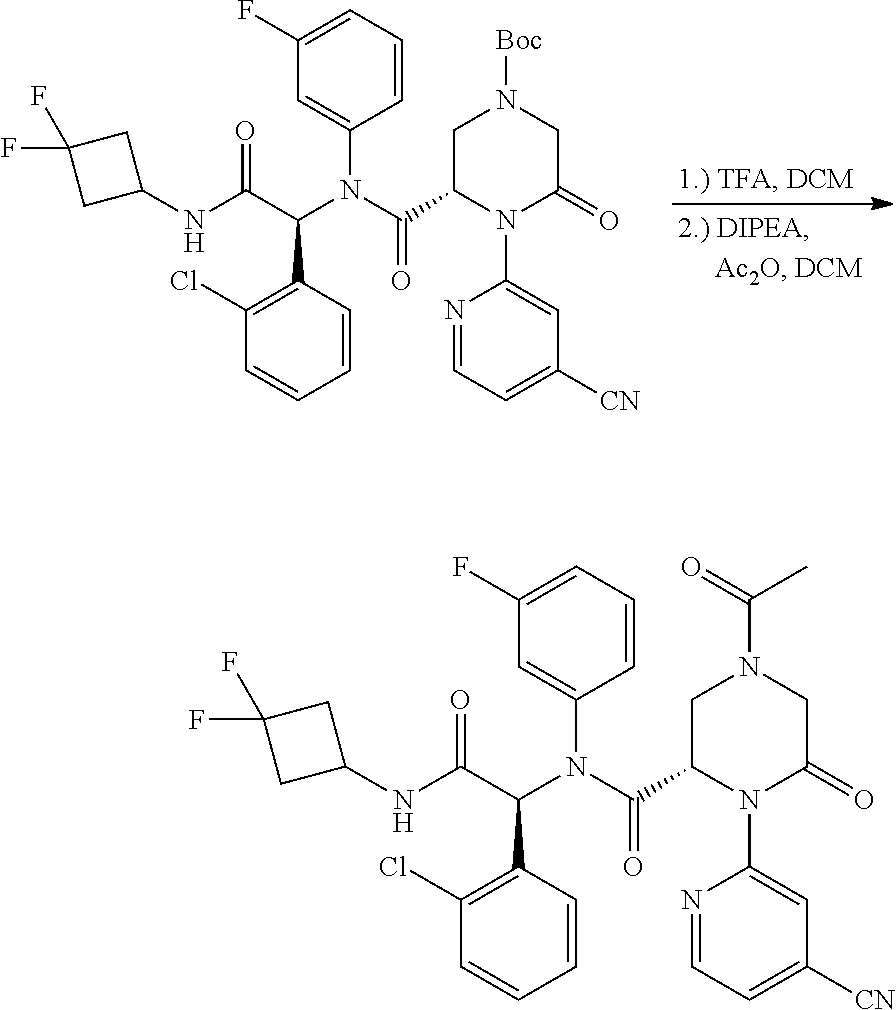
C1(C(C(NC2CC(F)(F)C2)=O)N(C(C2N(C3=CC([CN])=CC=N3)C(=O)CN(C(=O)C)C2)=O)C2=CC(F)=CC=C2)=C(Cl)C=CC=C1.C1(C(C(NC2CC(F)(F)C2)=O)N(C(C2N(C3=CC([CN])=CC=N3)C(=O)CN([Boc])C2)=O)C2=CC(F)=CC=C2)=C(Cl)C=CC=C1
